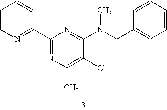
C1(C2=NC=CC=C2)=NC(C)=C(Cl)C(N(CC2=CC=CC=C2)C)=N1
